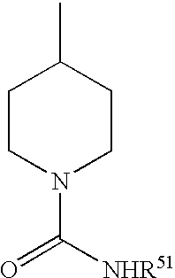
C1N(C(=O)[NHR51])CCC(C)C1
